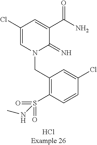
C(N1C(=N)C(C(N)=O)=CC(Cl)=C1)C1=C(S(=O)(=O)NC)C=CC(Cl)=C1
